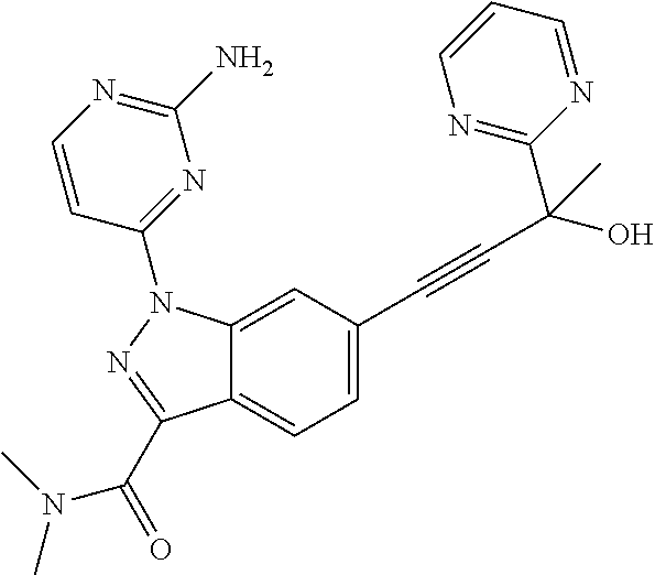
C1(C(C#CC2=CC=C3C(=C2)N(C2=NC(N)=NC=C2)N=C3C(N(C)C)=O)(O)C)=NC=CC=N1
